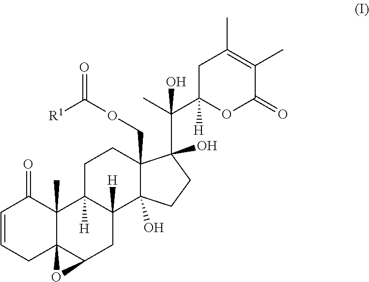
C1=CC(=O)C2(C)C3([H])CCC4(COC(=O)[R1])C(O)(C(C)(C5([H])OC(=O)C(C)=C(C)C5)O)CCC4(O)C3([H])CC3C2(C1)O3
